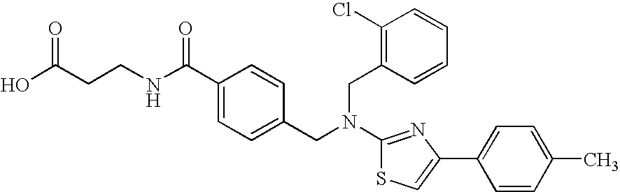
C(CCNC(C1=CC=C(CN(CC2=C(Cl)C=CC=C2)C2=NC(C3=CC=C(C)C=C3)=CS2)C=C1)=O)(O)=O
